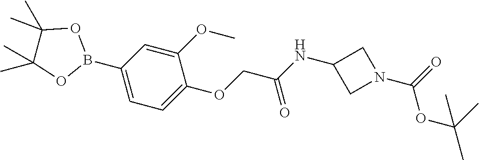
O(CC(NC1CN(C(OC(C)(C)C)=O)C1)=O)C1=CC=C(B2OC(C)(C)C(C)(C)O2)C=C1OC
